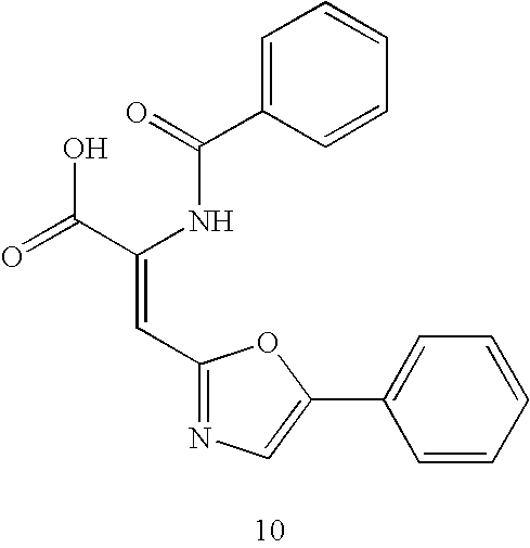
C1=C(C(=O)NC(C(=O)O)=CC2=NC=C(C3=CC=CC=C3)O2)C=CC=C1
